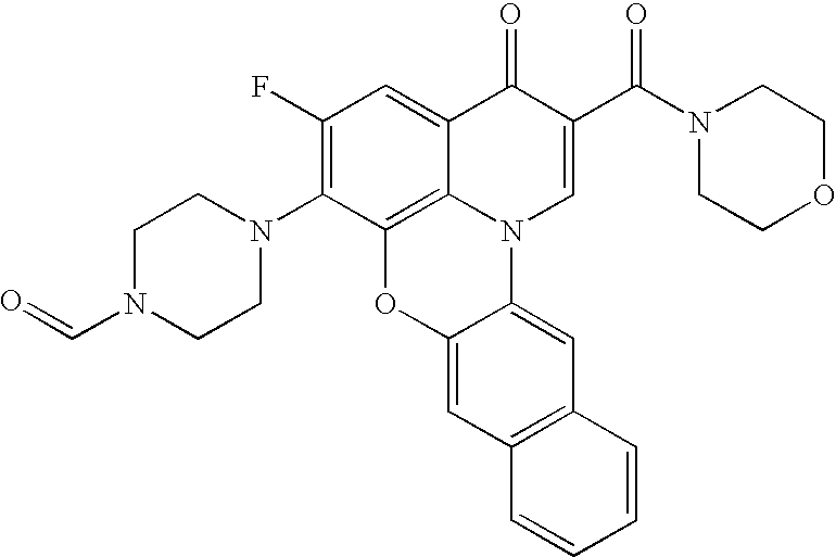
C1(F)=C(N2CCN(C=O)CC2)C2=C3C(=C1)C(=O)C(C(N1CCOCC1)=O)=CN3C1=CC3=C(C=C1O2)C=CC=C3
